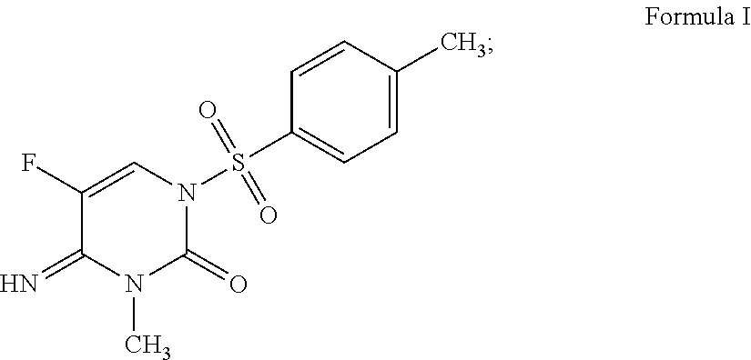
N1(C)C(=O)N(S(=O)(=O)C2=CC=C(C)C=C2)C=C(F)C1=N
